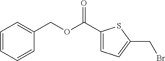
C1=CC=CC(COC(C2=CC=C(CBr)S2)=O)=C1
